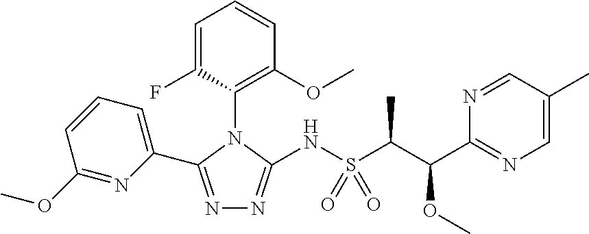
N1=C(C2=CC=CC(OC)=N2)N(C2=C(OC)C=CC=C2F)C(NS(C(C(C2=NC=C(C)C=N2)OC)C)(=O)=O)=N1
